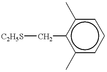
[C2H5S]Cc1c(C)cccc1C
